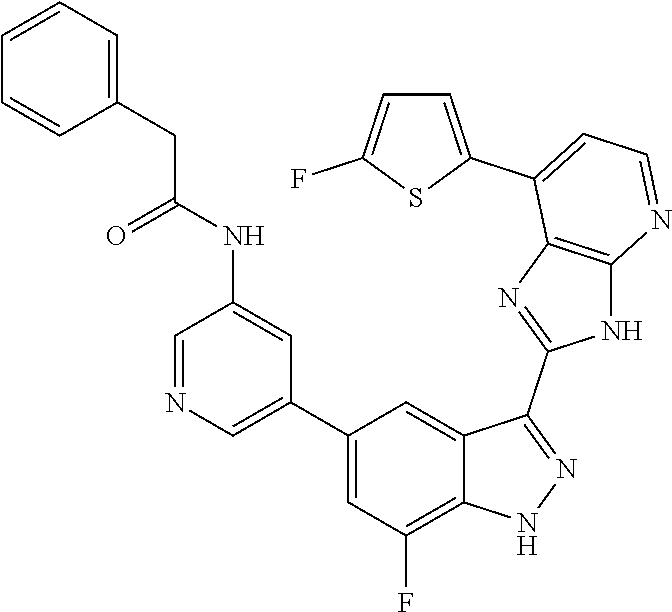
C1=NC=C(C2=CC(F)=C3C(=C2)C(C2=NC4=C(N2)N=CC=C4C2=CC=C(F)S2)=NN3)C=C1NC(CC1=CC=CC=C1)=O
